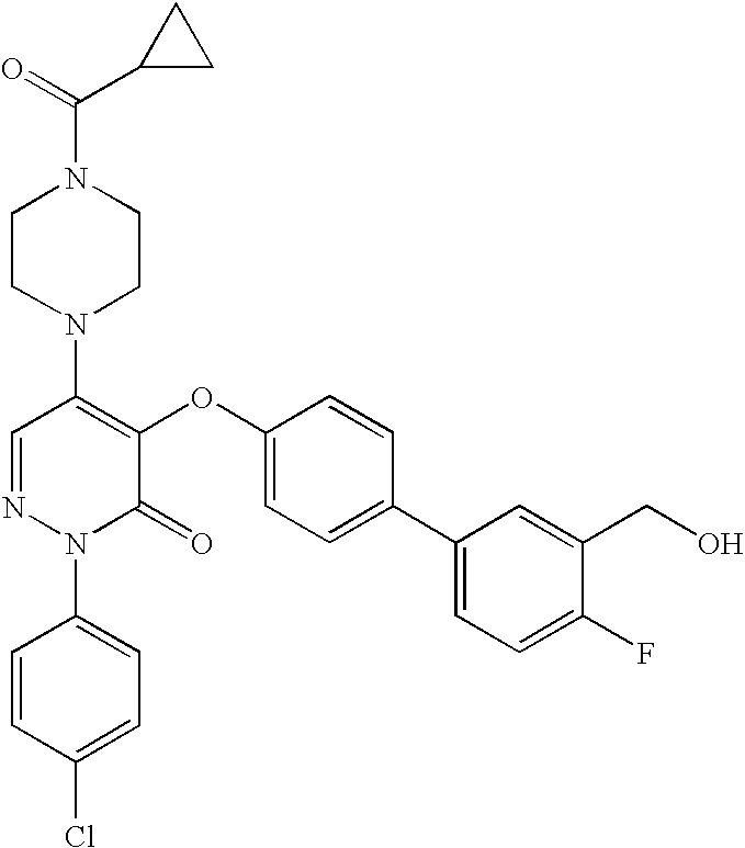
N1(C2=C(OC3=CC=C(C4=CC=C(F)C(CO)=C4)C=C3)C(=O)N(C3=CC=C(Cl)C=C3)N=C2)CCN(C(C2CC2)=O)CC1
